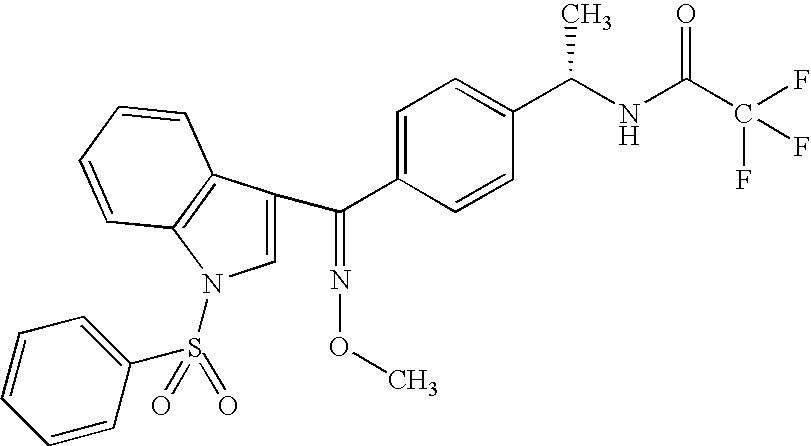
C1=CC(C(NC(C(F)(F)F)=O)C)=CC=C1C(=NOC)C1=CN(S(=O)(C2=CC=CC=C2)=O)C2=C1C=CC=C2
